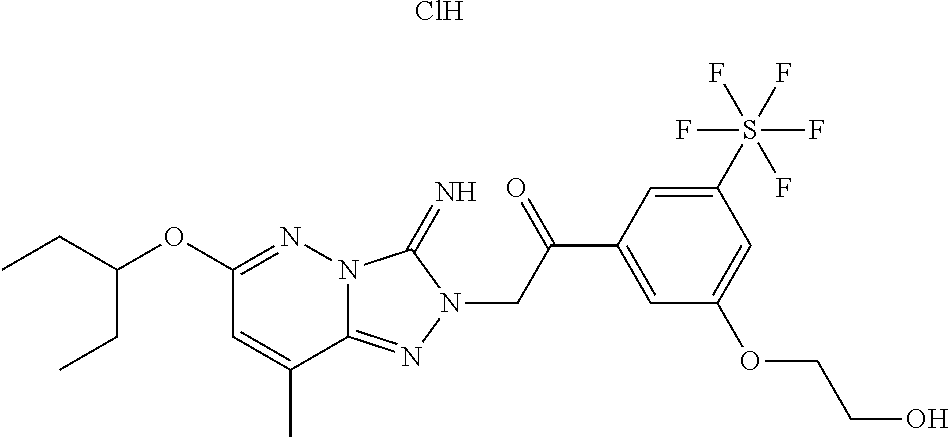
Cl.N12C(=NN(CC(C3=CC(OCCO)=CC(S(F)(F)(F)(F)F)=C3)=O)C1=N)C(C)=CC(OC(CC)CC)=N2
